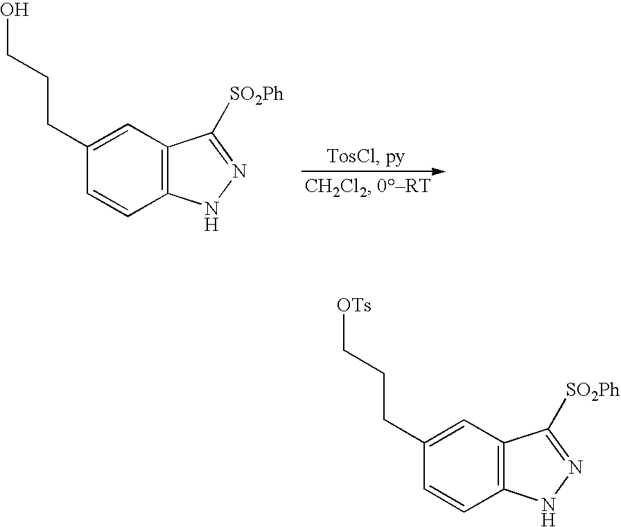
C1(CCCO)=CC2=C(C=C1)NN=C2[SO2Ph].C1(CCC[OTs])=CC2=C(C=C1)NN=C2[SO2Ph]
